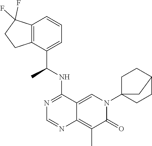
C12=CN(C34CCC(CC3)C4)C(=O)C(C)=C1N=CN=C2NC(C1=CC=CC2=C1CCC2(F)F)C
